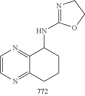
C1=CN=C2C(=N1)C(NC1=NCCO1)CCC2
